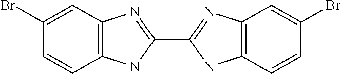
C1=C(Br)C=CC2=C1N=C(C1=NC3=C(N1)C=CC(Br)=C3)N2
